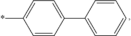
C1=CC(C2=CC=CC=C2)=CC=C1*
